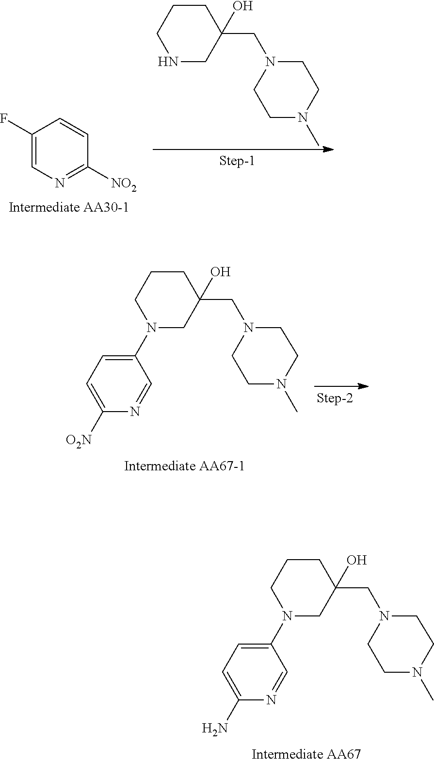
C1CCN(C2=CC=C(N)N=C2)CC1(CN1CCN(C)CC1)O.C1CCN(C2=CC=C([O2N])N=C2)CC1(CN1CCN(C)CC1)O.C1(F)=CN=C([NO2])C=C1.C1CCNCC1(CN1CCN(C)CC1)O
